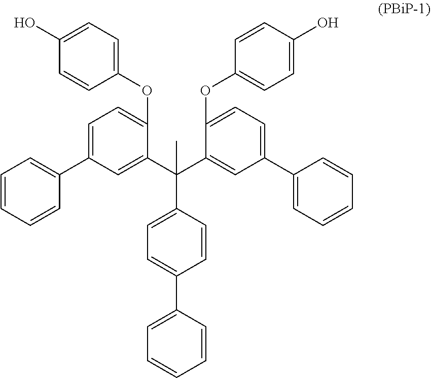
C1=CC=CC(C2=CC=C(OC3=CC=C(O)C=C3)C(C(C3=CC(C4=CC=CC=C4)=CC=C3OC3=CC=C(O)C=C3)(C)C3=CC=C(C4=CC=CC=C4)C=C3)=C2)=C1
